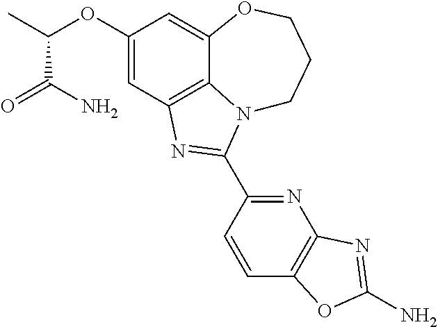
C1(OC(C)C(N)=O)=CC2=C3C(=C1)OCCCN3C(C1=NC3=C(C=C1)OC(N)=N3)=N2
